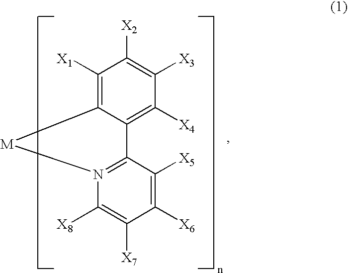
C12=C([X4])C([X3])=C([X2])C([X1])=C1[M]N1=C2C([X5])=C([X6])C([X7])=C1[X8]
